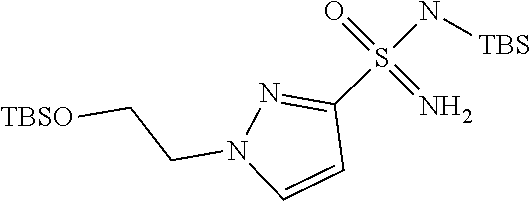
S(=N)(C1=NN(CC[TBSO])C=C1)(=O)N[TBS]
